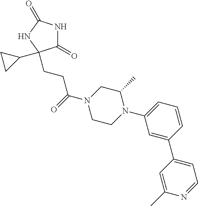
C1(=O)NC(=O)NC1(C1CC1)CCC(N1CCN(C2=CC=CC(C3=CC=NC(C)=C3)=C2)C(C)C1)=O
